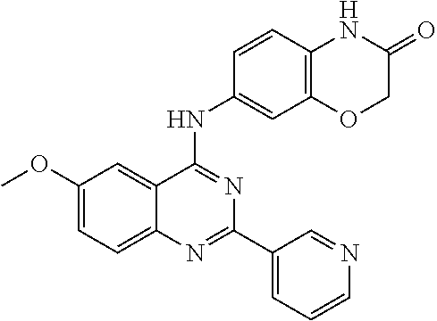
C1(OC)=CC=C2C(=C1)C(NC1=CC3=C(C=C1)NC(=O)CO3)=NC(C1=CC=CN=C1)=N2
